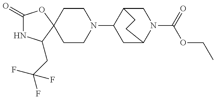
C1(=O)NC(CC(F)(F)F)C2(O1)CCN(C1CC3N(C(=O)OCC)CC1CC3)CC2
